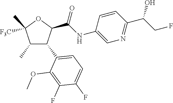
C1(C)C(C2=CC=C(F)C(F)=C2OC)C(C(NC2=CN=C(C(CF)O)C=C2)=O)OC1(C)[F3C]
